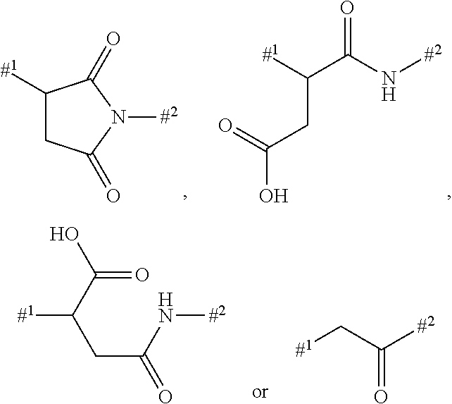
C(C(N[#2])=O)([#1])CC(O)=O.C1([#1])CC(=O)N([#2])C1=O.N(C(CC(C(=O)O)[#1])=O)[#2].[#1]CC([#2])=O
